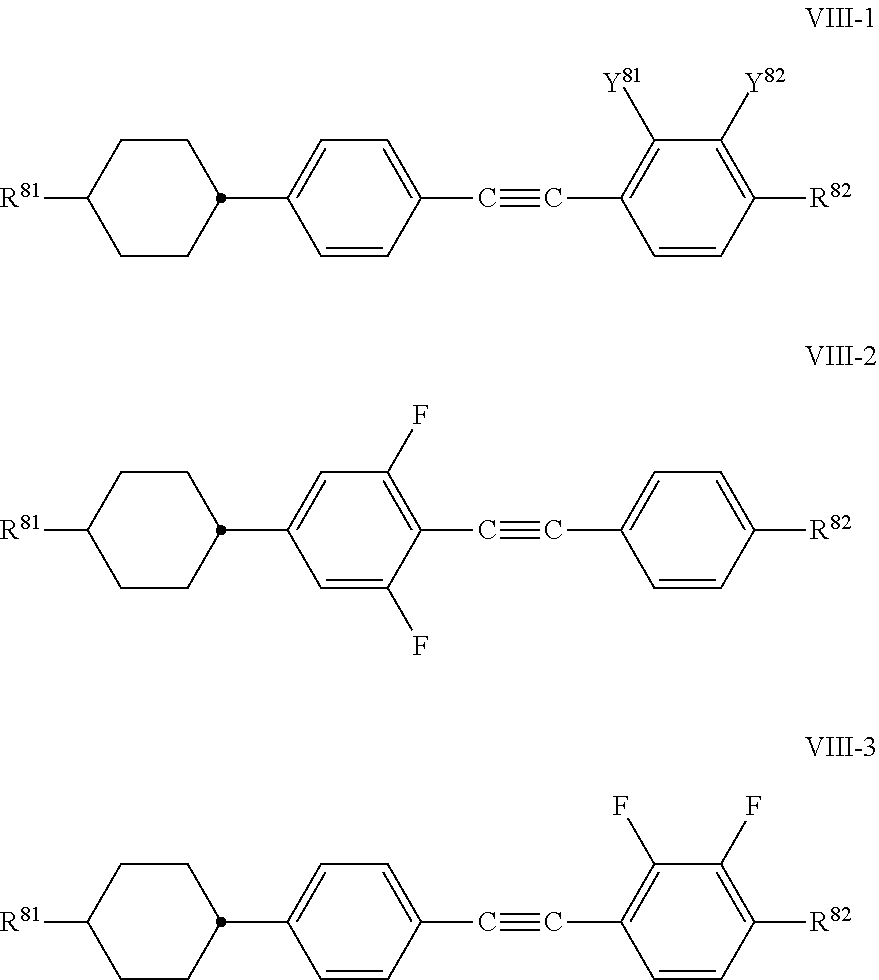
[R81]C1CCC(C2=CC=C(C#CC3=C([Y81])C([Y82])=C([R82])C=C3)C=C2)CC1.[R81]C1CCC(C2=CC(F)=C(C#CC3=CC=C([R82])C=C3)C(F)=C2)CC1.[R81]C1CCC(C2=CC=C(C#CC3=C(F)C(F)=C([R82])C=C3)C=C2)CC1
